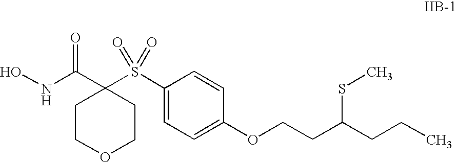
ONC(C1(S(C2=CC=C(OCCC(CCC)SC)C=C2)(=O)=O)CCOCC1)=O
